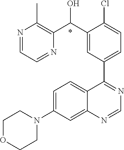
C1=C(N2CCOCC2)C=C2C(=C1)C(C1=CC=C(Cl)C(C(O)C3=C(C)N=CC=N3)=C1)=NC=N2.*
